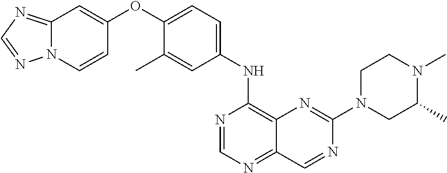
C12=NC=NN1C=CC(OC1=CC=C(NC3=C4C(=NC=N3)C=NC(N3CCN(C)C(C)C3)=N4)C=C1C)=C2
